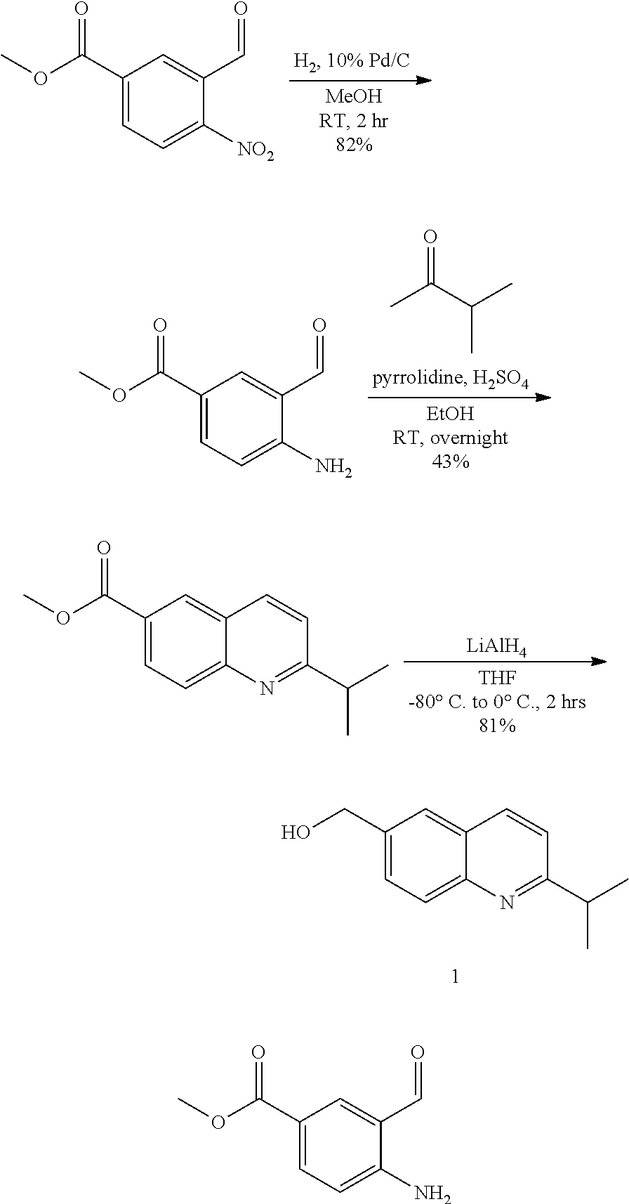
O(C)C(C1=CC=C([NO2])C(C=O)=C1)=O.CC(C(C)C)=O.O(C)C(C1=CC=C(N)C(C=O)=C1)=O.[LiAlH4].O(C)C(C1=CC=C2C(=C1)C=CC(C(C)C)=N2)=O.OCC1=CC=C2C(=C1)C=CC(C(C)C)=N2.O(C)C(C1=CC=C(N)C(C=O)=C1)=O
